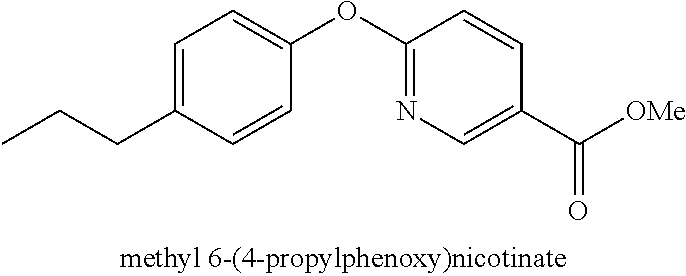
C1=C(CCC)C=CC(OC2=NC=C(C([OMe])=O)C=C2)=C1
